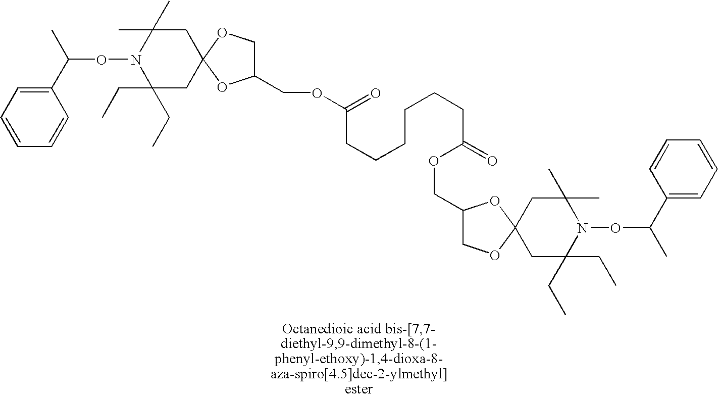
C1(C(C)ON2C(CC)(CC)CC3(CC2(C)C)OC(COC(=O)CCCCCCC(=O)OCC2COC4(O2)CC(CC)(CC)N(OC(C)C2=CC=CC=C2)C(C)(C)C4)CO3)=CC=CC=C1
